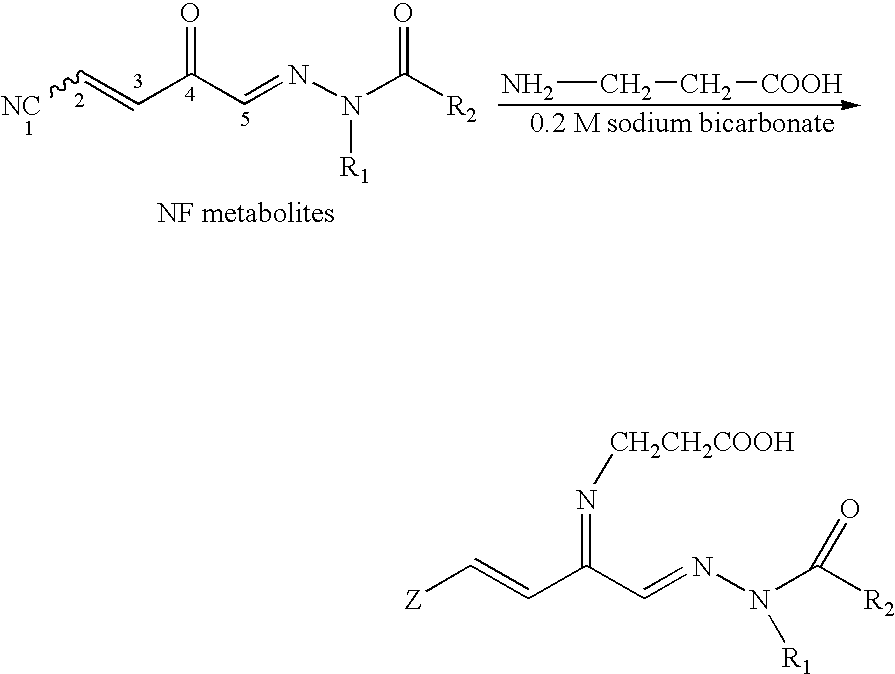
[NC]C=CC(C=NN(C([R2])=O)[R1])=O.NCC[COOH].[Z]C=CC(C=NN(C([R2])=O)[R1])=N[CH2CH2COOH]
